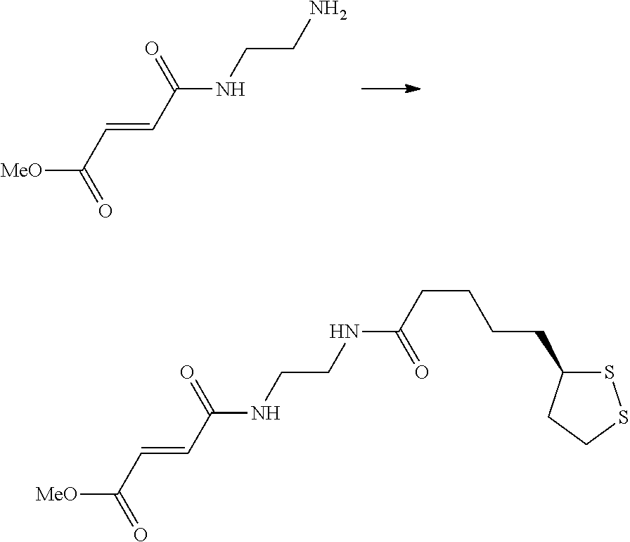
[MeO]C(C=CC(NCCN)=O)=O.[MeO]C(C=CC(NCCNC(CCCCC1SSCC1)=O)=O)=O
